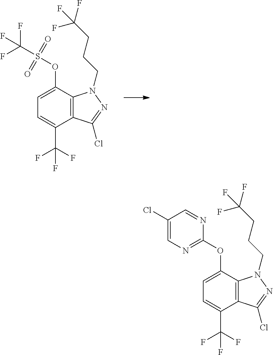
C12=C(C(OS(C(F)(F)F)(=O)=O)=CC=C1C(F)(F)F)N(CCCC(F)(F)F)N=C2Cl.C12=C(C(OC3=NC=C(Cl)C=N3)=CC=C1C(F)(F)F)N(CCCC(F)(F)F)N=C2Cl
